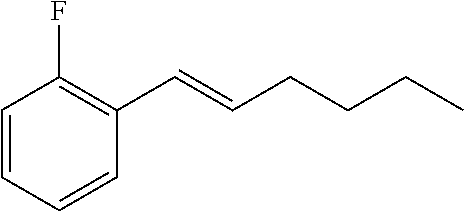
C1=CC=CC(C=CCCCC)=C1F
